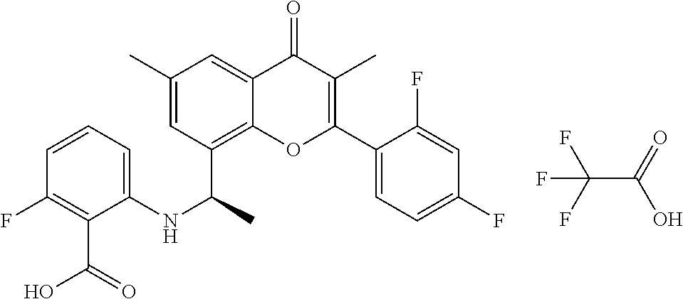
C1(F)=CC(F)=CC=C1C1=C(C)C(=O)C2=CC(C)=CC(C(NC3=CC=CC(F)=C3C(O)=O)C)=C2O1.FC(F)(C(=O)O)F
